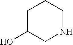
C1C(O)CNCC1
